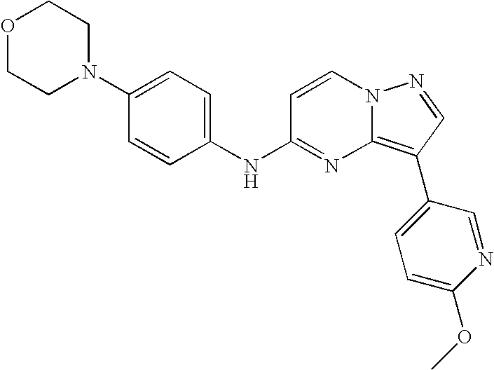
C1(N2CCOCC2)=CC=C(NC2=NC3=C(C4=CC=C(OC)N=C4)C=NN3C=C2)C=C1
